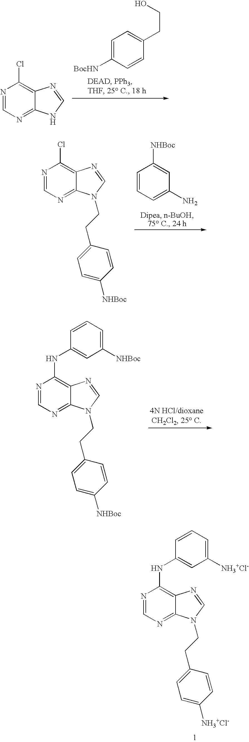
C1=C([BocHN])C=CC(CCO)=C1.N1=CN=C2C(=C1Cl)N=CN2.C1=CC=C(N)C=C1[NHBoc].N1=CN=C2C(=C1Cl)N=CN2CCC1=CC=C([NHBoc])C=C1.N1=CN=C2C(=C1NC1=CC([NHBoc])=CC=C1)N=CN2CCC1=CC=C([NHBoc])C=C1.N1=CN=C2C(=C1NC1=CC([NH3+Cl-])=CC=C1)N=CN2CCC1=CC=C([NH3+Cl-])C=C1
